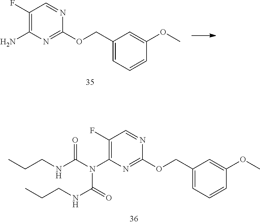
C1(N)=C(F)C=NC(OCC2=CC=CC(OC)=C2)=N1.C1(N(C(NCCC)=O)C(=O)NCCC)=C(F)C=NC(OCC2=CC=CC(OC)=C2)=N1
